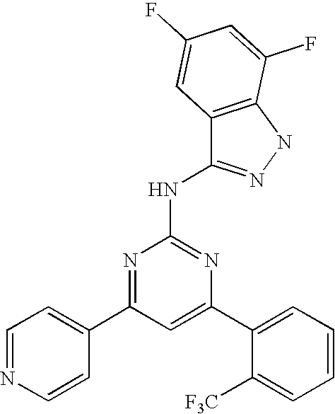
C1=C(C2=CC=CC=C2[F3C])N=C(NC2=NNC3=C2C=C(F)C=C3F)N=C1C1=CC=NC=C1
